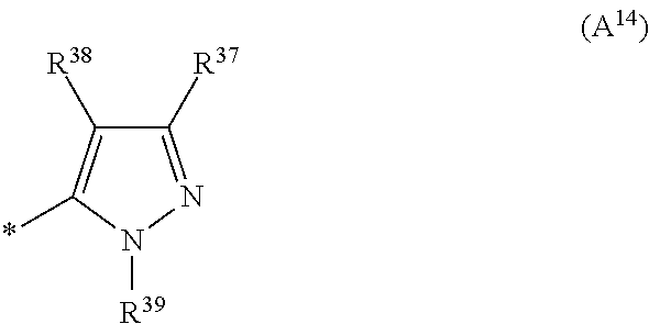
C1([R37])=NN([R39])C(*)=C1[R38]
